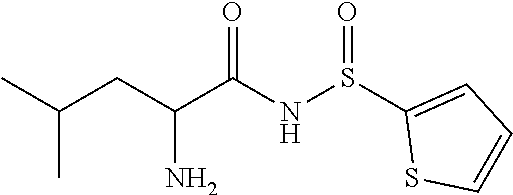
S(NC(C(CC(C)C)N)=O)(=O)C1=CC=CS1
